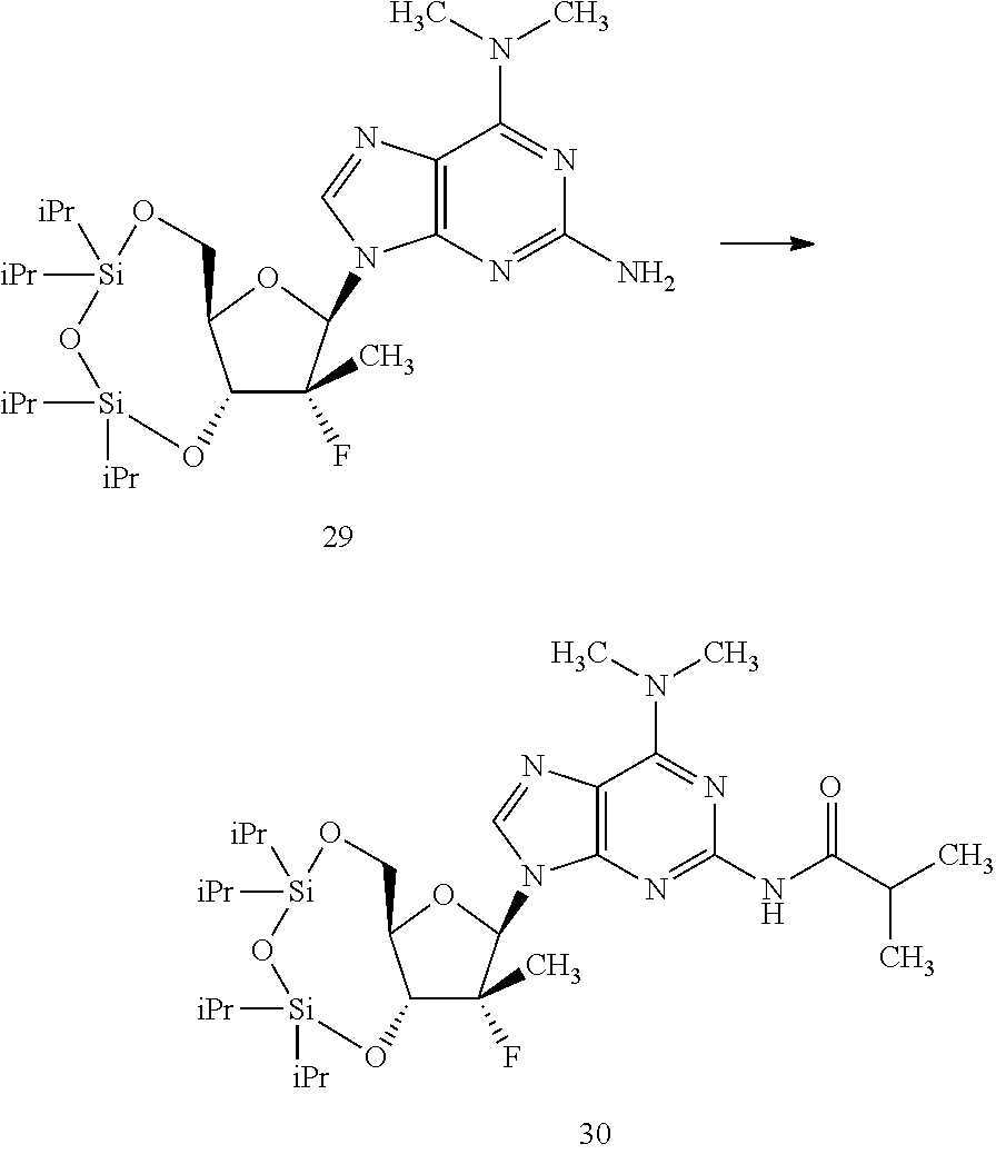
C12C(C)(F)C(N3C4=C(N=C3)C(N(C)C)=NC(N)=N4)OC1CO[Si]([iPr])([iPr])O[Si]([iPr])([iPr])O2.C12C(C)(F)C(N3C4=C(N=C3)C(N(C)C)=NC(NC(=O)C(C)C)=N4)OC1CO[Si]([iPr])([iPr])O[Si]([iPr])([iPr])O2
